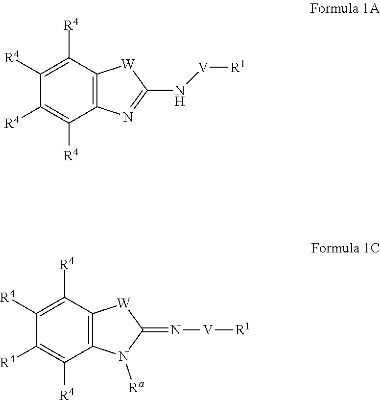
C12=C(C([R4])=C([R4])C([R4])=C1[R4])[W]C(N[V][R1])=N2.C12=C(C([R4])=C([R4])C([R4])=C1[R4])[W]C(=N[V][R1])N2[Ra]
